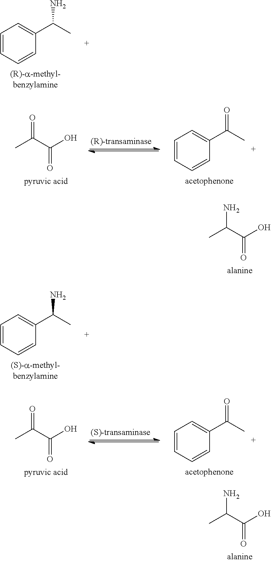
CC(C(O)=O)N.CC(C(O)=O)N.C1=CC=CC(C(C)N)=C1.CC(C(O)=O)=O.C1=CC=CC(C(C)=O)=C1.C1=CC=CC(C(C)N)=C1.CC(C(O)=O)=O.C1=CC=CC(C(C)=O)=C1
